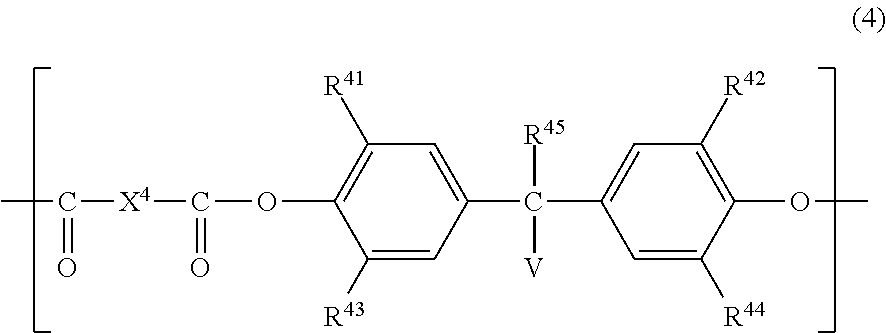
C1([R41])=C(OC([X4]C(C)=O)=O)C([R43])=CC(C(C2=CC([R42])=C(OC)C([R44])=C2)([R45])[V])=C1
